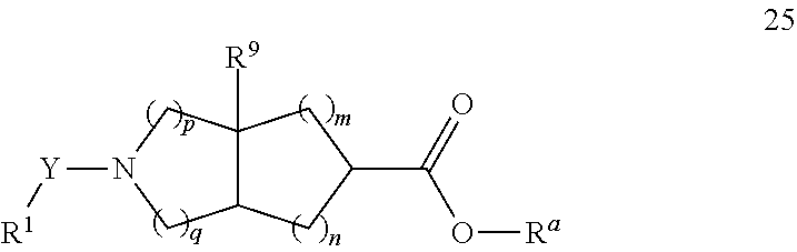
C12C([R9])(CN([Y][R1])C1)CC(C(=O)O[Ra])C2
